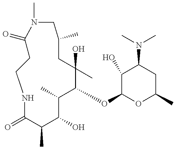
C1C(=O)N(C)CC(C)CC(C)(O)C(OC2OC(C)CC(N(C)C)C2O)C(C)C(O)C(C)C(=O)NC1
